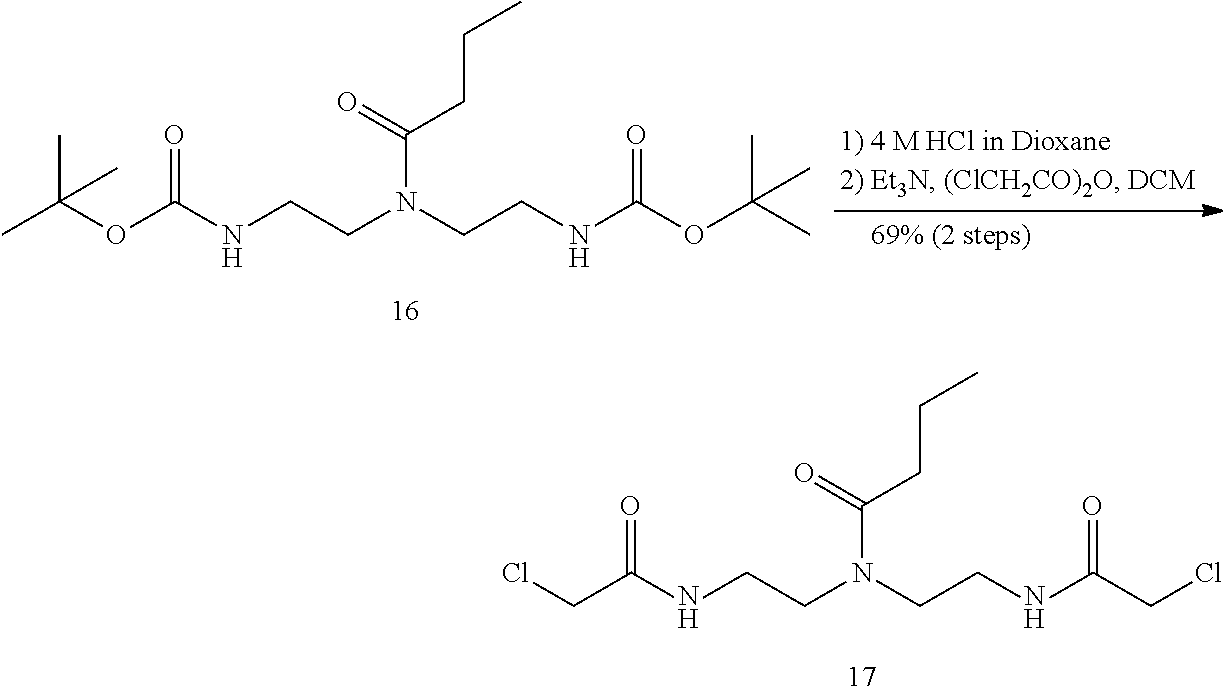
ClCC(NCCN(CCNC(CCl)=O)C(=O)CCC)=O.CC(OC(NCCN(CCNC(OC(C)(C)C)=O)C(=O)CCC)=O)(C)C
